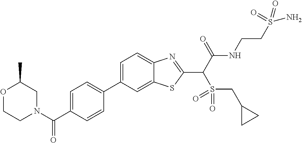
C1=C(C2=CC=C(C(N3CC(C)OCC3)=O)C=C2)C=C2C(=C1)N=C(C(C(NCCS(N)(=O)=O)=O)S(=O)(=O)CC1CC1)S2
